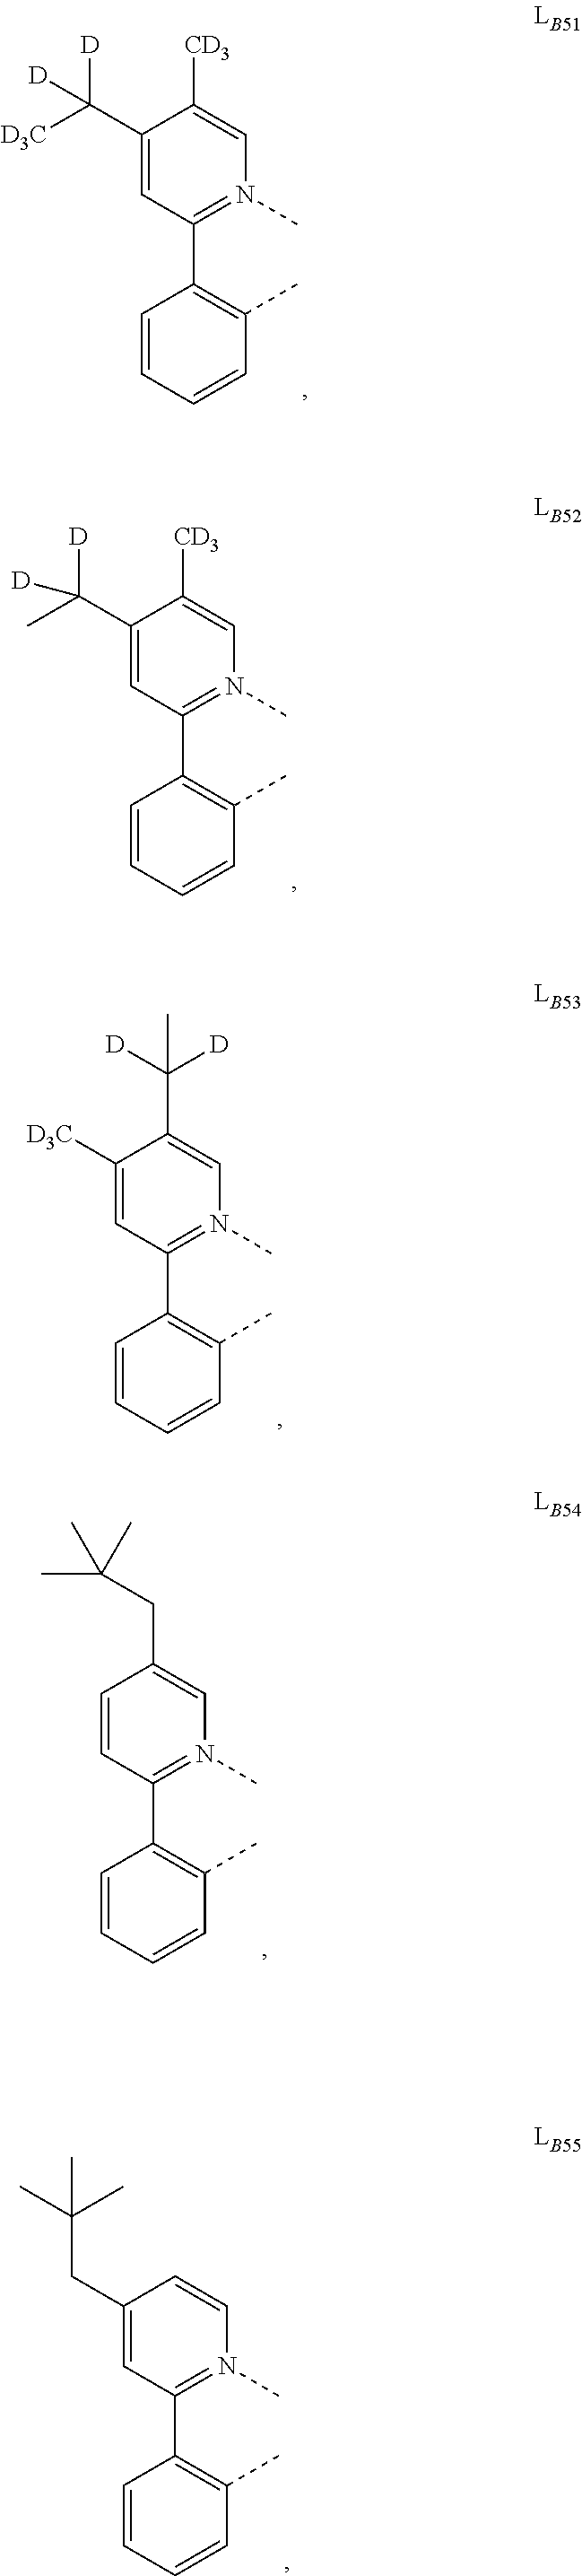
C1(C([D])([D3C])[D])=CC(C2=C(C)C=CC=C2)=N(C)C=C1[CD3].C1(C(C)([D])[D])=CC(C2=C(C)C=CC=C2)=N(C)C=C1[CD3].C1([D3C])=CC(C2=C(C)C=CC=C2)=N(C)C=C1C([D])([D])C.C1(CC(C)(C)C)=CC(C2=C(C)C=CC=C2)=N(C)C=C1.C1=CC(C2=C(C)C=CC=C2)=N(C)C=C1CC(C)(C)C
